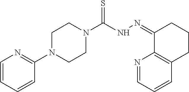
C1=CC=CC(N2CCN(C(NN=C3C4=C(CCC3)C=CC=N4)=S)CC2)=N1
